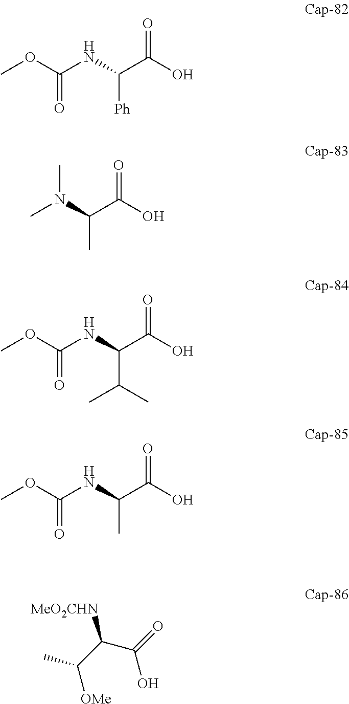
COC(NC(C(O)=O)[Ph])=O.CN(C(C(O)=O)C)C.COC(NC(C(O)=O)C(C)C)=O.COC(NC(C(O)=O)C)=O.C(C(O)=O)(C([OMe])C)[MeO2CHN]
